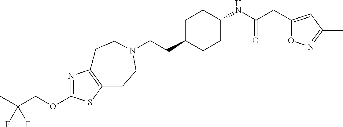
N1=C(OCC(C)(F)F)SC2=C1CCN(CCC1CCC(NC(CC3=CC(C)=NO3)=O)CC1)CC2
